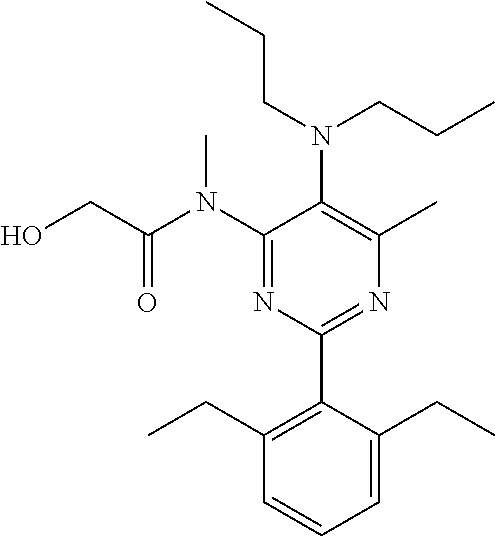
C1(N(C(CO)=O)C)=NC(C2=C(CC)C=CC=C2CC)=NC(C)=C1N(CCC)CCC
